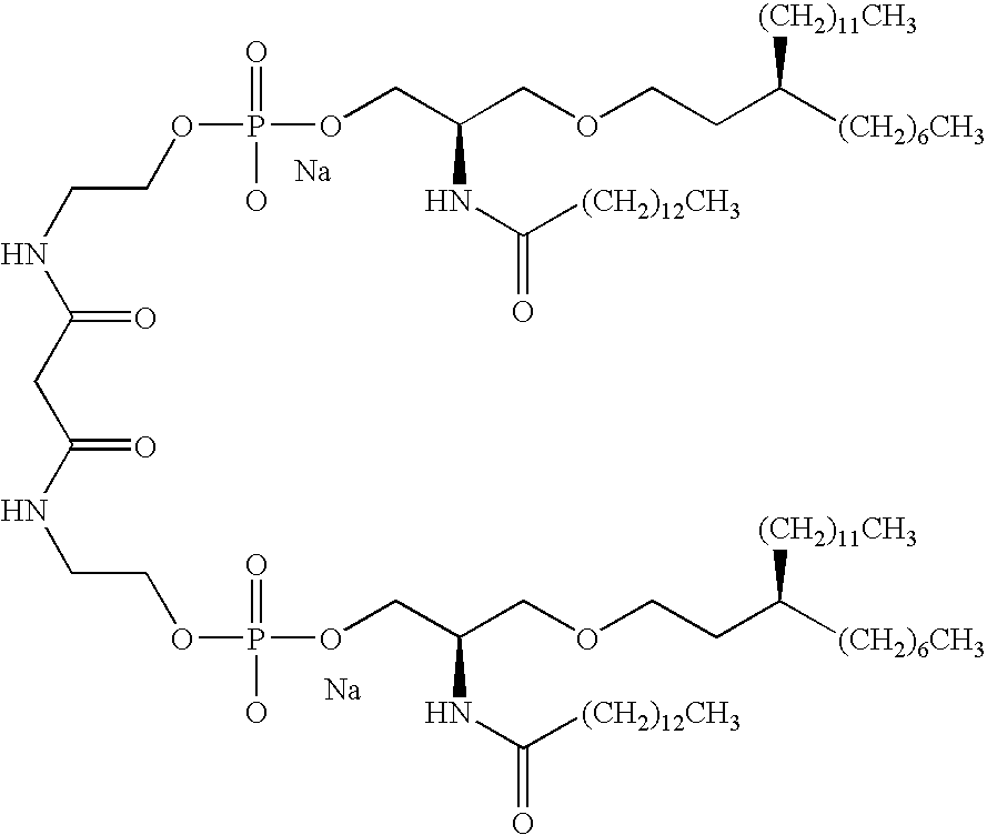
[Na].[Na].N(CCOP(OCC(COCCC([(CH2)6CH3])[(CH2)11CH3])NC(=O)[(CH2)12CH3])(=O)O)C(=O)CC(NCCOP(O)(=O)OCC(COCCC([(CH2)6CH3])[(CH2)11CH3])NC(=O)[(CH2)12CH3])=O
